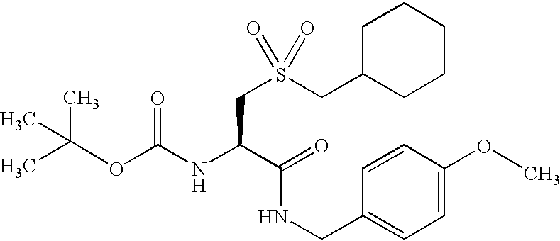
C(NC(C(=O)NCC1=CC=C(OC)C=C1)CS(CC1CCCCC1)(=O)=O)(=O)OC(C)(C)C
